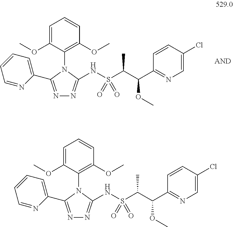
N1=C(C2=CC=CC=N2)N(C2=C(OC)C=CC=C2OC)C(NS(C(C(C2=NC=C(Cl)C=C2)OC)C)(=O)=O)=N1.N1=C(C2=CC=CC=N2)N(C2=C(OC)C=CC=C2OC)C(NS(C(C(C2=NC=C(Cl)C=C2)OC)C)(=O)=O)=N1
